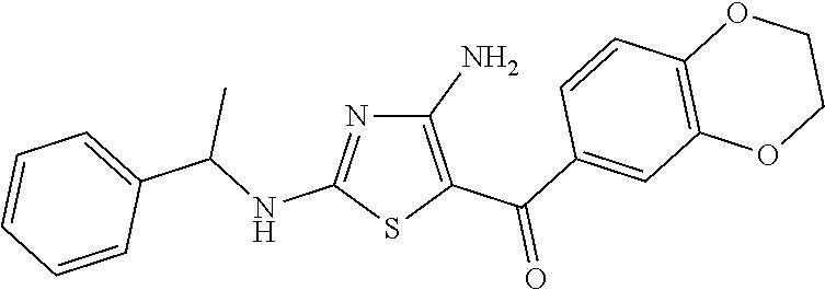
C1(N)=C(C(C2=CC3=C(C=C2)OCCO3)=O)SC(NC(C2=CC=CC=C2)C)=N1
